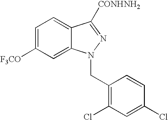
C1=C([F3CO])C=C2C(=C1)C([CONHNH2])=NN2CC1=C(Cl)C=C(Cl)C=C1
